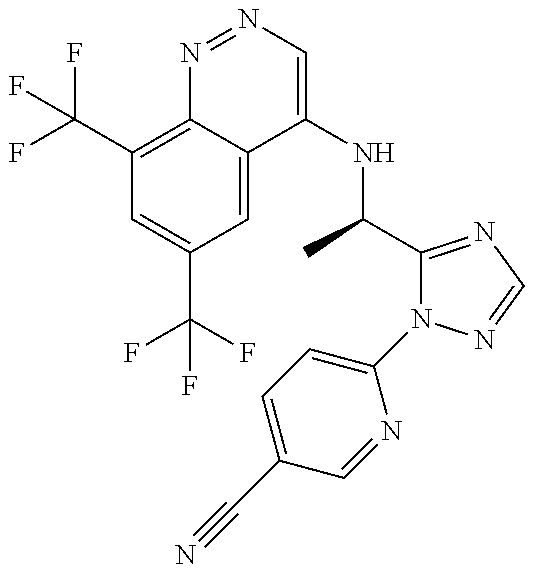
C1(C(F)(F)F)=C2C(=CC(C(F)(F)F)=C1)C(NC(C1=NC=NN1C1=CC=C(C#N)C=N1)C)=CN=N2
